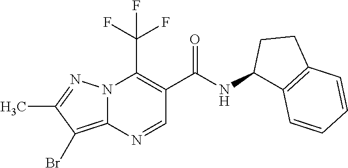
N12C(=C(Br)C(C)=N1)N=CC(C(=O)NC1C3=C(CC1)C=CC=C3)=C2C(F)(F)F
